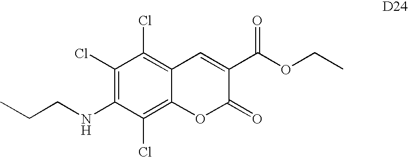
C1(Cl)=C(NCCC)C(Cl)=C2C(=C1Cl)C=C(C(OCC)=O)C(=O)O2
